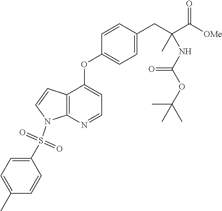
C1=CC(CC(C([OMe])=O)(C)NC(OC(C)(C)C)=O)=CC=C1OC1=CC=NC2=C1C=CN2S(C1=CC=C(C)C=C1)(=O)=O
